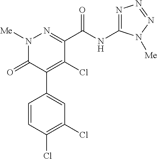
C1(C(NC2=NN=NN2[Me])=O)=NN([Me])C(=O)C(C2=CC(Cl)=C(Cl)C=C2)=C1Cl
